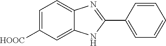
C1=C([COOH])C=C2C(=C1)N=C(C1=CC=CC=C1)N2
